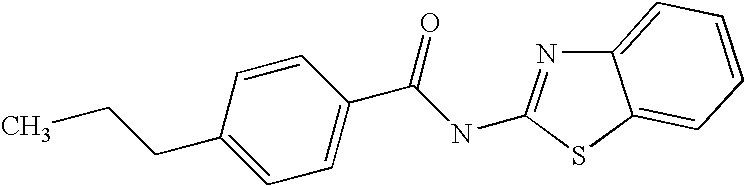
N(C(C1=CC=C(CCC)C=C1)=O)C1=NC2=CC=CC=C2S1
